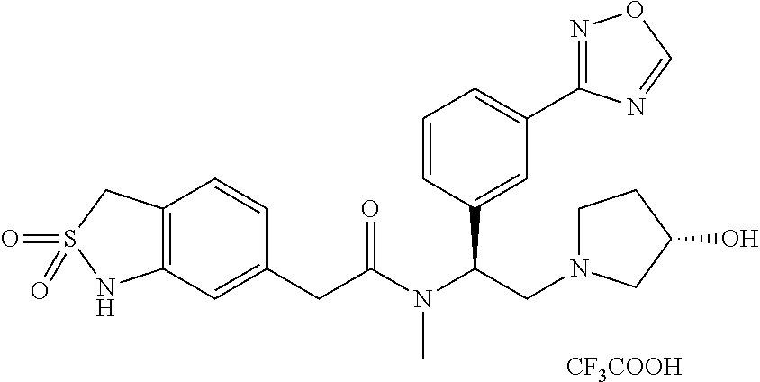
C12=C(C=C(CC(N(C(CN3CCC(O)C3)C3=CC(C4=NOC=N4)=CC=C3)C)=O)C=C1)NS(=O)(=O)C2.[CF3COOH]
